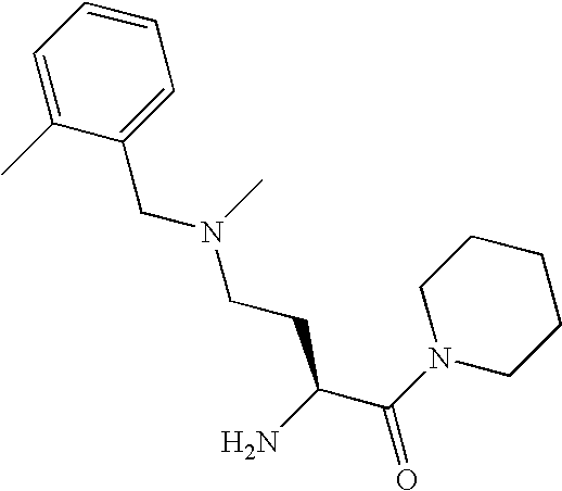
C1(C)=CC=CC=C1CN(CCC(C(N1CCCCC1)=O)N)C
